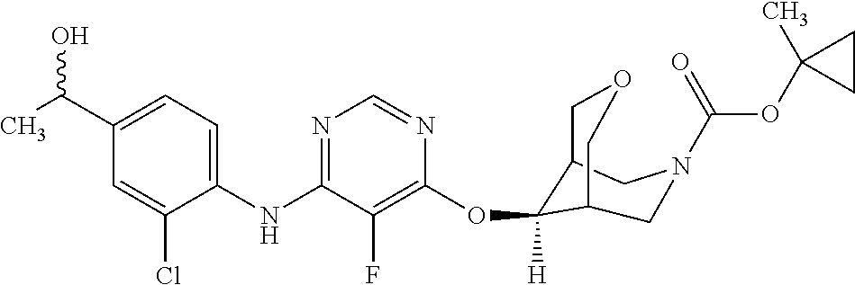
C1(NC2=NC=NC(OC3([H])C4COCC3CN(C(OC3(C)CC3)=O)C4)=C2F)=CC=C(C(C)O)C=C1Cl
